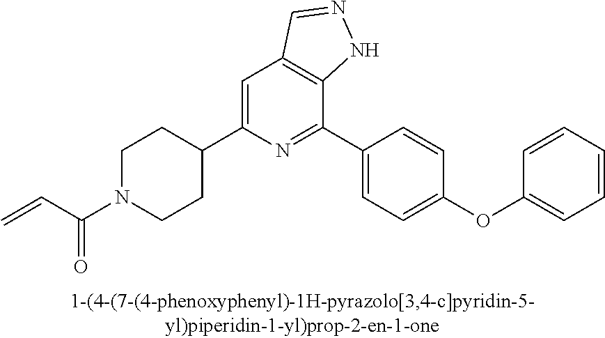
C1N(C(C=C)=O)CCC(C2=CC3=C(C(C4=CC=C(OC5=CC=CC=C5)C=C4)=N2)NN=C3)C1
